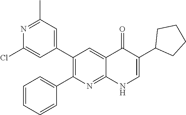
N1=C(C)C=C(C2=C(C3=CC=CC=C3)N=C3C(=C2)C(=O)C(C2CCCC2)=CN3)C=C1Cl
